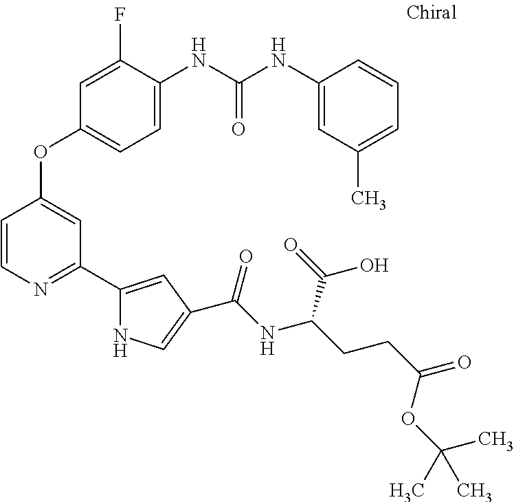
C1=C(F)C(NC(NC2=CC(C)=CC=C2)=O)=CC=C1OC1=CC(C2=CC(C(NC(CCC(=O)OC(C)(C)C)C(=O)O)=O)=CN2)=NC=C1
